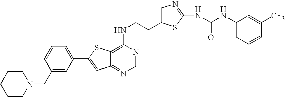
C1(CN2CCCCC2)=CC(C2=CC3=NC=NC(NCCC4=CN=C(NC(NC5=CC=CC([CF3])=C5)=O)S4)=C3S2)=CC=C1
